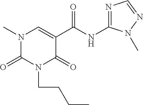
N1(C)C(=O)N(CCCC)C(=O)C(C(NC2=NC=NN2C)=O)=C1
